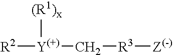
[R2][Y(+)](C[R3][Z(-)])[(R1)x]
